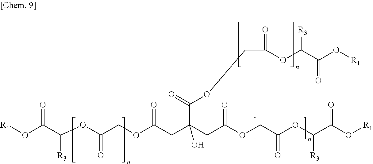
C(CC(OCC(OC(C(O[R1])=O)[R3])=O)=O)(CC(=O)OCC(OC(C(O[R1])=O)[R3])=O)(C(OCC(OC(C(O[R1])=O)[R3])=O)=O)O
